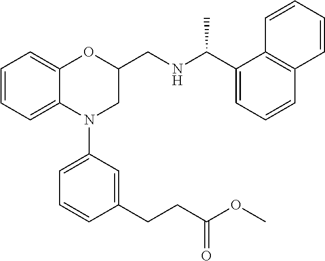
C1=CC=C2C(=C1)OC(CNC(C1=CC=CC3=C1C=CC=C3)C)CN2C1=CC=CC(CCC(OC)=O)=C1
